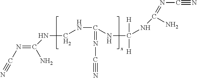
N#CN=C(NCNC(=NC#N)NC([H])([H])NC(=NC#N)N)N
